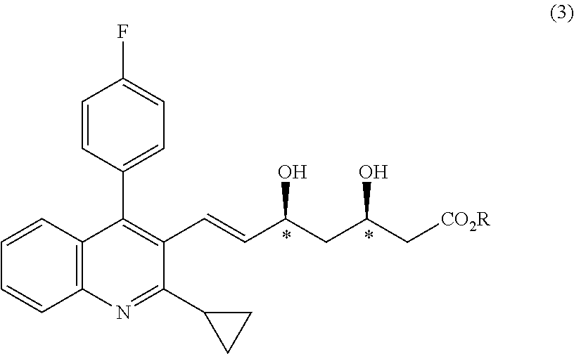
C12=C(C=CC=C1)C(C1=CC=C(F)C=C1)=C(C=CC(CC(O)C[CO2R])O)C(C1CC1)=N2
